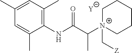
[Y].C1=C(C)C(NC(C([N+]2(C[Z])CCCCC2)C)=O)=C(C)C=C1C
